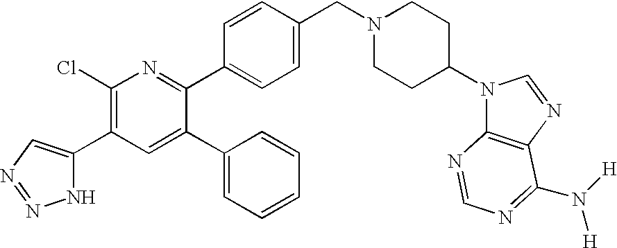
C1(Cl)=C(C2=CN=NN2)C=C(C2=CC=CC=C2)C(C2=CC=C(CN3CCC(N4C5=C(N=C4)C(N([H])[H])=NC=N5)CC3)C=C2)=N1
